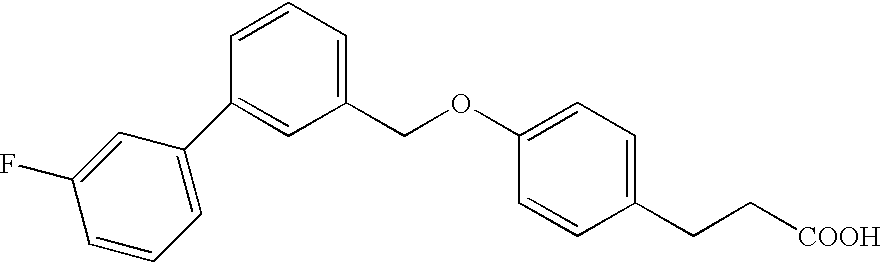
C1=C(C2=CC(COC3=CC=C(CC[COOH])C=C3)=CC=C2)C=C(F)C=C1
